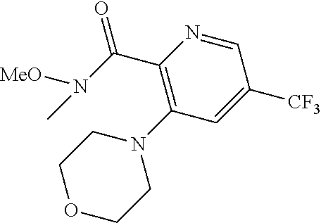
C(C1=C(N2CCOCC2)C=C([CF3])C=N1)(N([MeO])C)=O
